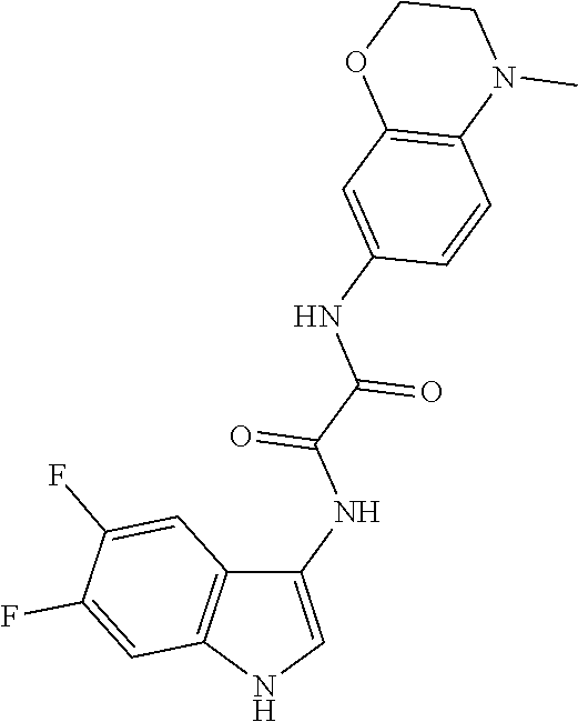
C1(NC(C(=O)NC2=CNC3=C2C=C(F)C(F)=C3)=O)=CC2=C(C=C1)N(C)CCO2
